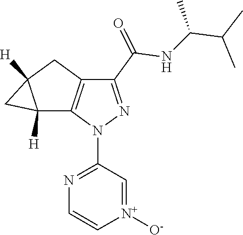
[N+]1([O-])=CC(N2C3=C(CC4([H])CC34[H])C(C(NC(C(C)C)C)=O)=N2)=NC=C1
